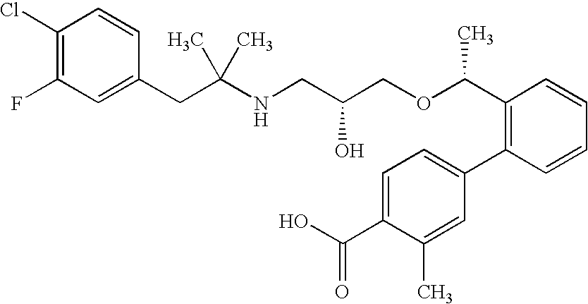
C1(Cl)=C(F)C=C(CC(NCC(COC(C2=C(C3=CC=C(C(O)=O)C(C)=C3)C=CC=C2)C)O)(C)C)C=C1
